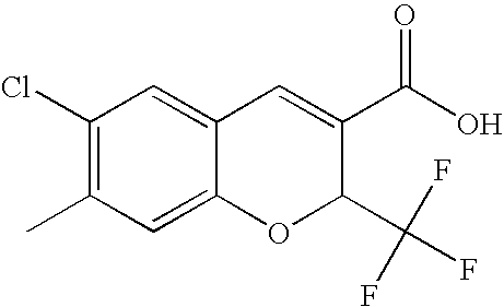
C1(C(O)=O)=CC2=CC(Cl)=C(C)C=C2OC1C(F)(F)F
